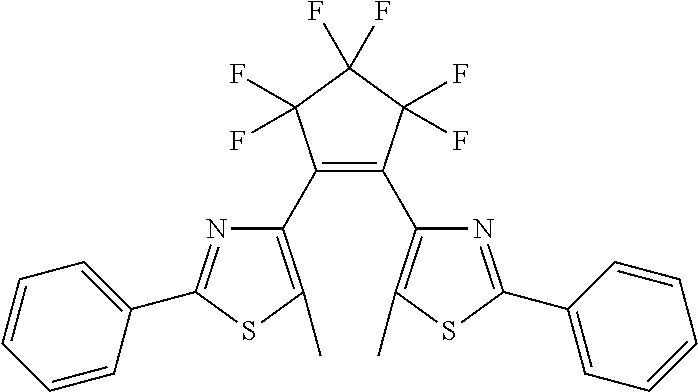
C1(C2=C(C3=C(C)SC(C4=CC=CC=C4)=N3)C(F)(F)C(F)(F)C2(F)F)=C(C)SC(C2=CC=CC=C2)=N1
